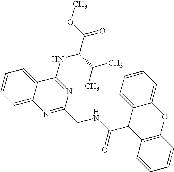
C12=CC=CC=C1C(NC(C(=O)OC)C(C)C)=NC(CNC(=O)C1C3=C(C=CC=C3)OC3=CC=CC=C13)=N2
